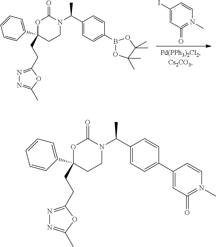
C1(I)=CC(=O)=N(C)C=C1.C1(C(N2C(=O)OC(C3=CC=CC=C3)(CCC3=NN=C(C)O3)CC2)C)=CC=C(B2OC(C)(C)C(C)(C)O2)C=C1.C1(C(N2C(=O)OC(C3=CC=CC=C3)(CCC3=NN=C(C)O3)CC2)C)=CC=C(C2=CC(=O)=N(C)C=C2)C=C1
